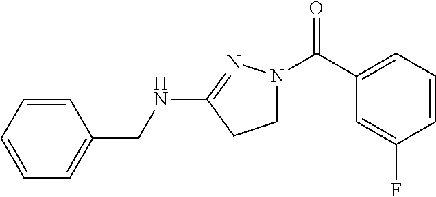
C1=CC=C(CNC2=NN(C(=O)C3=CC=CC(F)=C3)CC2)C=C1
